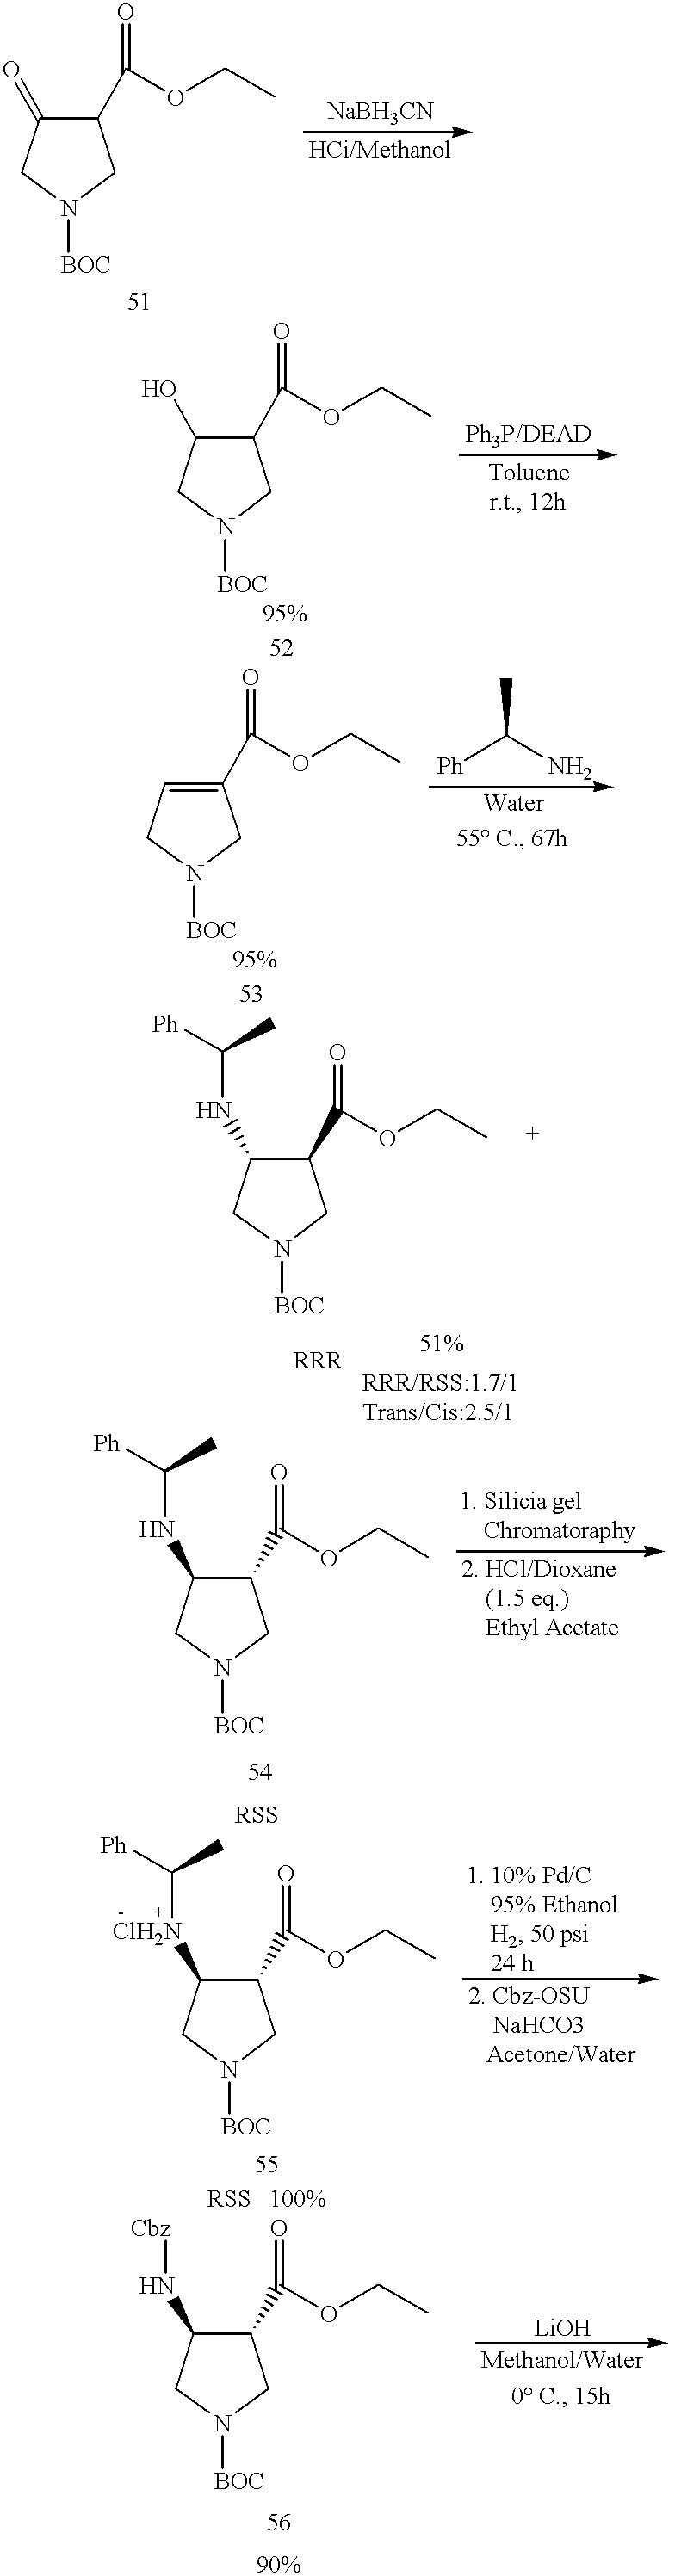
C1(C(OCC)=O)C(=O)CN([BOC])C1.C1(C(OCC)=O)C(O)CN([BOC])C1.C1(C(OCC)=O)=CCN([BOC])C1.[Ph]C(N)C.C1(C(OCC)=O)C(NC(C)[Ph])CN([BOC])C1.C1(C(OCC)=O)C(NC(C)[Ph])CN([BOC])C1.C1(C(OCC)=O)C([ClH2N]C(C)[Ph])CN([BOC])C1.C1(C(OCC)=O)C(N[Cbz])CN([BOC])C1
